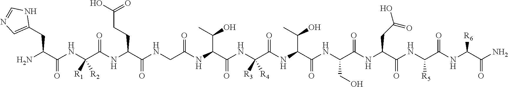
NC(C(NC(C(NC(C(NCC(NC(C(NC(C(NC(C(NC(C(NC(C(NC([R5])C(NC(C(N)=O)[R6])=O)=O)CC(O)=O)=O)CO)=O)C(C)O)=O)([R3])[R4])=O)C(C)O)=O)=O)CCC(O)=O)=O)([R1])[R2])=O)CC1=CN=CN1
